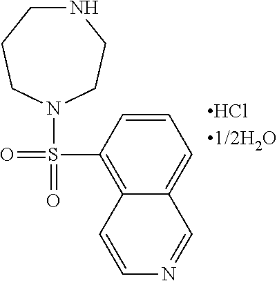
C1=CC(S(=O)(=O)N2CCNCCC2)=C2C(=C1)C=NC=C2
